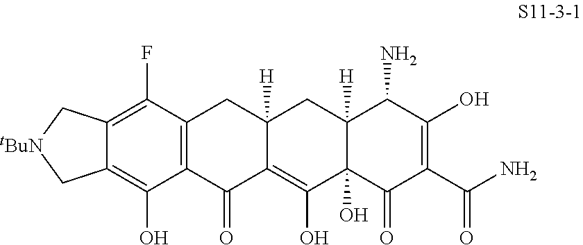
C12=C(F)C3=C(C(O)=C1C[tBuN]C2)C(=O)C1=C(O)C2(O)C([H])(CC1([H])C3)C(N)C(O)=C(C(N)=O)C2=O
